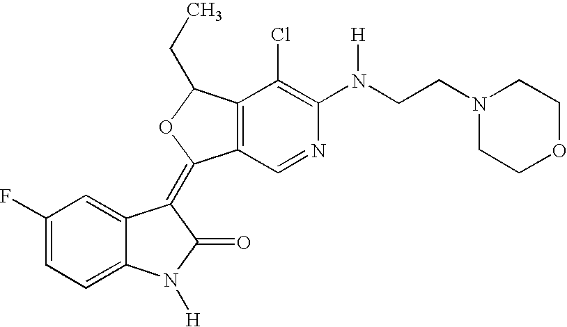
C1(F)=CC=C2C(=C1)C(=C1C3=C(C(CC)O1)C(Cl)=C(N(CCN1CCOCC1)[H])N=C3)C(=O)N2[H]
